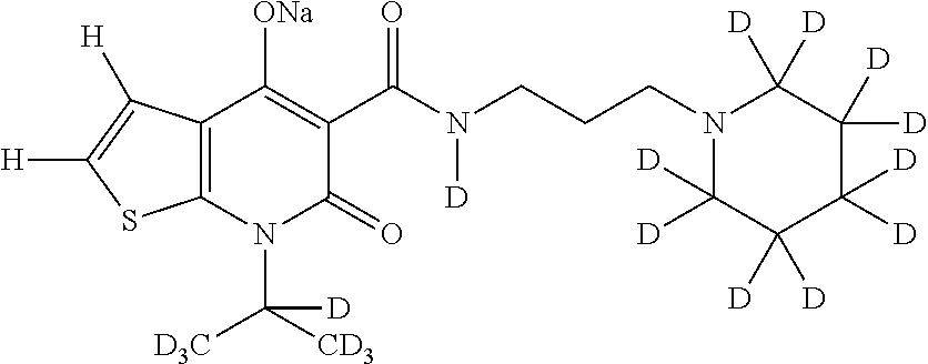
C12=C(N(C([CD3])([D3C])[D])C(=O)C(C(N(CCCN3C([D])([D])C([D])([D])C([D])([D])C([D])([D])C3([D])[D])[D])=O)=C1[ONa])SC([H])=C2[H]
